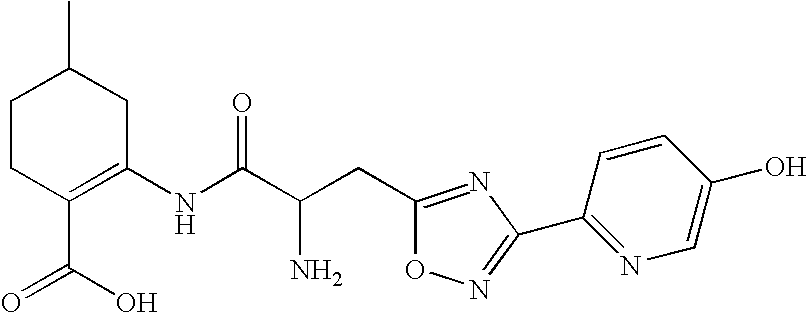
C1=C(O)C=CC(C2=NOC(CC(C(NC3=C(C(O)=O)CCC(C)C3)=O)N)=N2)=N1
